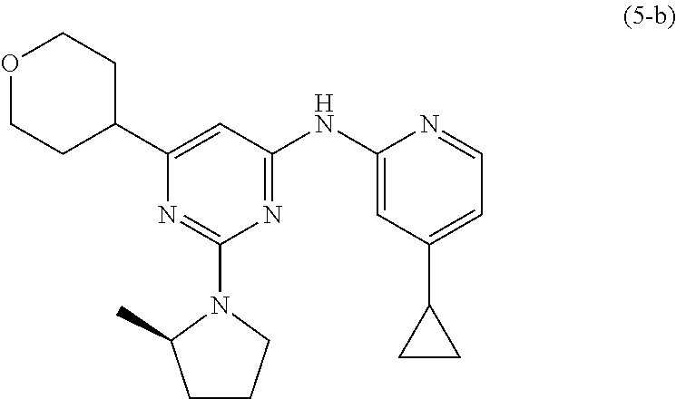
N1=C(NC2=CC(C3CC3)=CC=N2)C=C(C2CCOCC2)N=C1N1C(C)CCC1
